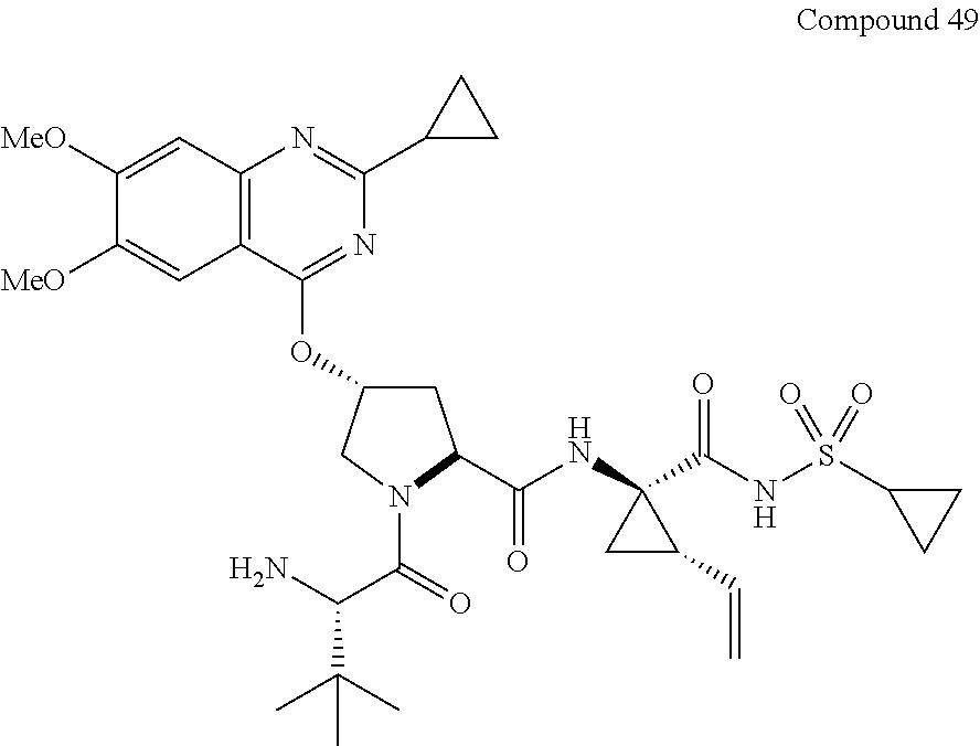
C1([MeO])=CC2=C(C=C1[MeO])N=C(C1CC1)N=C2OC1CC(C(NC2(C(NS(=O)(=O)C3CC3)=O)CC2C=C)=O)N(C(=O)C(N)C(C)(C)C)C1
